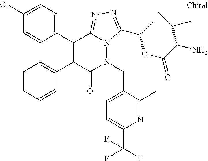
C1(Cl)=CC=C(C2=C(C3=CC=CC=C3)C(=O)N(CC3=CC=C(C(F)(F)F)N=C3C)N3C2=NN=C3C(C)OC(=O)C(N)C(C)C)C=C1
